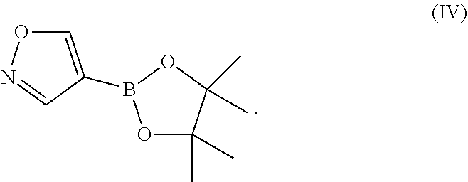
C1=C(B2OC(C)(C)C(C)(C)O2)C=NO1
